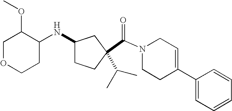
C(N1CCC(C2=CC=CC=C2)=CC1)(=O)C1(C(C)C)CCC(NC2C(OC)COCC2)C1
